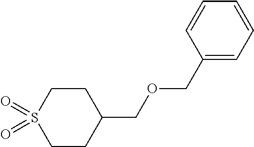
C1CC(COCC2=CC=CC=C2)CCS1(=O)=O
